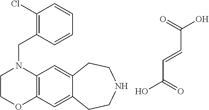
C12=C(C=C3C(=C1)CCNCC3)OCCN2CC1=C(Cl)C=CC=C1.C(C(=O)O)=CC(O)=O
